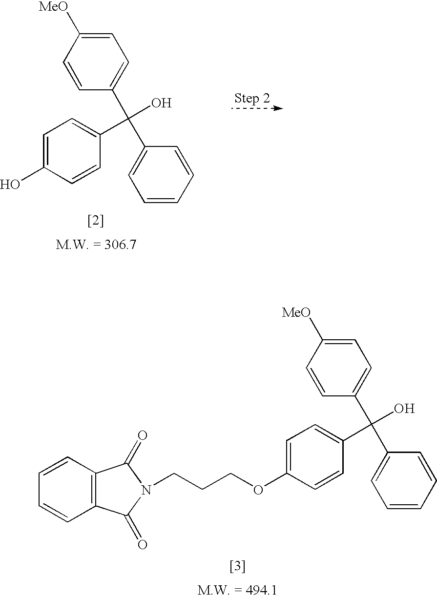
C1=CC(C(C2=CC=CC=C2)(C2=CC=C(O)C=C2)O)=CC=C1[MeO].C1=CC(C(C2=CC=CC=C2)(C2=CC=C(OCCCN3C(=O)C4=C(C=CC=C4)C3=O)C=C2)O)=CC=C1[MeO]
